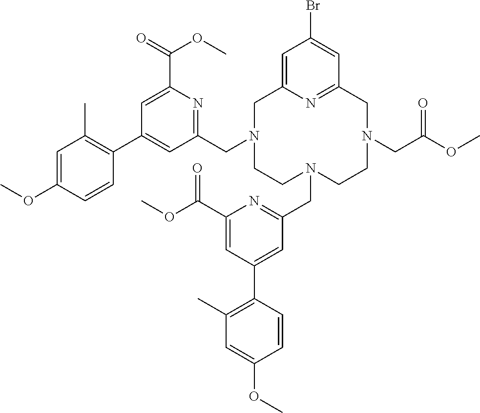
C1=C(OC)C=CC(C2=CC(CN3CCN(CC4=NC(C(OC)=O)=CC(C5=C(C)C=C(OC)C=C5)=C4)CCN(CC(OC)=O)CC4=NC(=CC(Br)=C4)C3)=NC(C(=O)OC)=C2)=C1C
